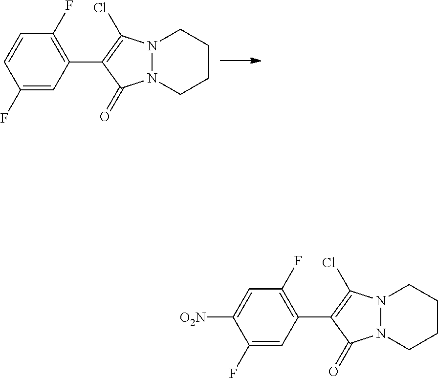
C1(F)=CC(C2=C(Cl)N3N(C2=O)CCCC3)=C(F)C=C1.C1(F)=CC(C2=C(Cl)N3N(C2=O)CCCC3)=C(F)C=C1[O2N]
